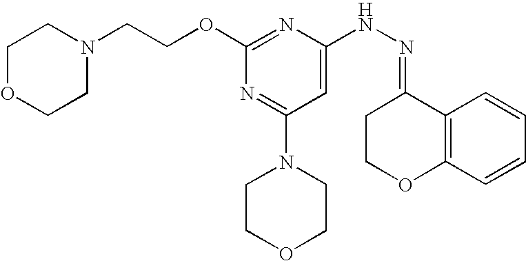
N(NC1=CC(N2CCOCC2)=NC(OCCN2CCOCC2)=N1)=C1CCOC2=C1C=CC=C2
